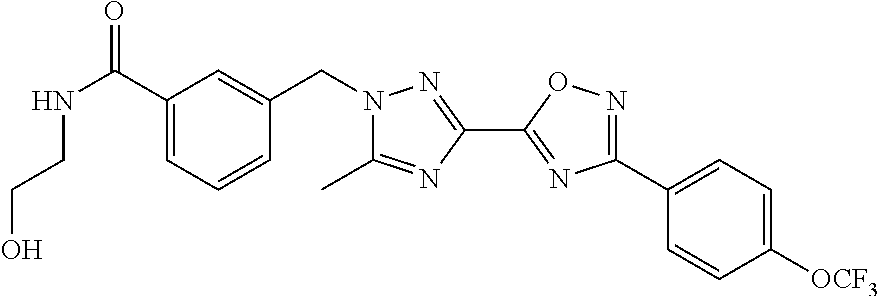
C1(C(NCCO)=O)=CC=CC(CN2C(C)=NC(C3=NC(C4=CC=C([OCF3])C=C4)=NO3)=N2)=C1
